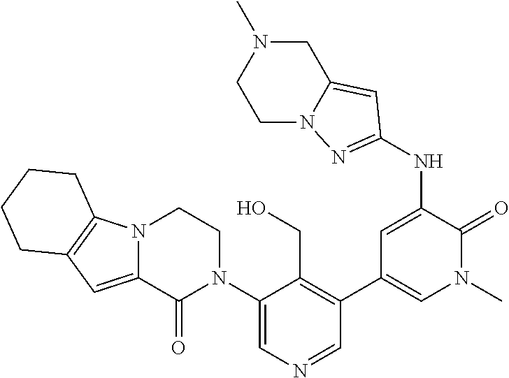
C1(N2CCN3C(=CC4=C3CCCC4)C2=O)=CN=CC(C2=CN(C)C(=O)C(NC3=NN4CCN(C)CC4=C3)=C2)=C1CO
